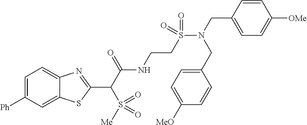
C1([Ph])=CC=C2C(=C1)SC(C(C(NCCS(N(CC1=CC=C([OMe])C=C1)CC1=CC=C([MeO])C=C1)(=O)=O)=O)S(=O)([Me])=O)=N2
